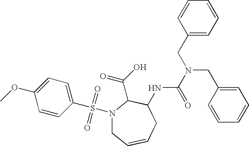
N1(S(C2=CC=C(OC)C=C2)(=O)=O)CC=CCC(NC(N(CC2=CC=CC=C2)CC2=CC=CC=C2)=O)C1C(O)=O
